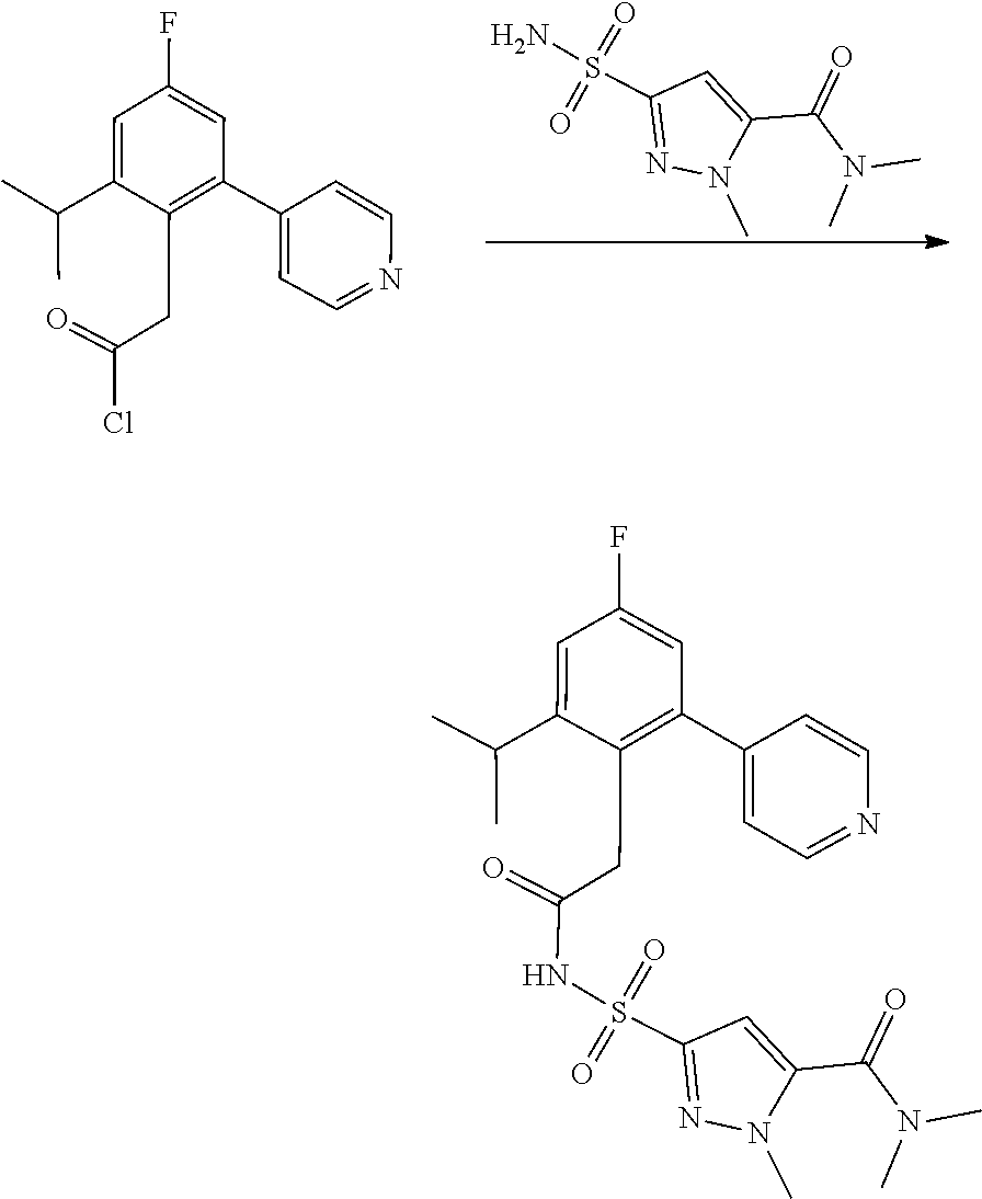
S(=O)(=O)(N)C1=NN(C)C(C(=O)N(C)C)=C1.C1(F)=CC(C2=CC=NC=C2)=C(CC(=O)Cl)C(C(C)C)=C1.N1(C)C(C(=O)N(C)C)=CC(S(=O)(NC(CC2=C(C3=CC=NC=C3)C=C(F)C=C2C(C)C)=O)=O)=N1
